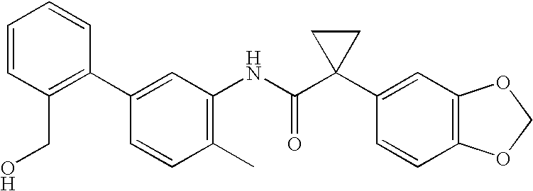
C1(C2=C(CO)C=CC=C2)=CC(NC(C2(C3=CC4=C(C=C3)OCO4)CC2)=O)=C(C)C=C1
